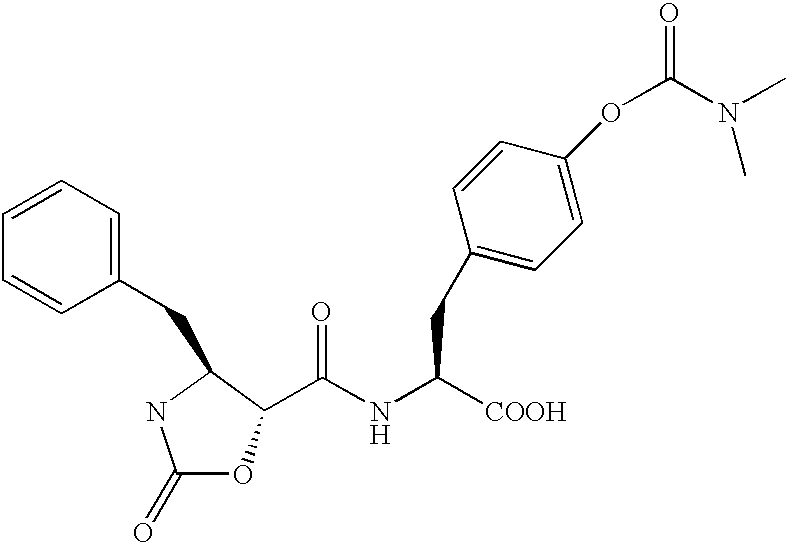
C(NC([COOH])CC1=CC=C(OC(N(C)C)=O)C=C1)(=O)C1C(CC2=CC=CC=C2)NC(=O)O1
